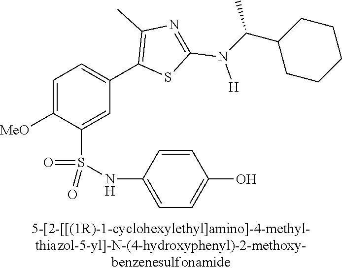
C1=C([MeO])C(S(NC2=CC=C(O)C=C2)(=O)=O)=CC(C2=C(C)N=C(N([H])C(C3CCCCC3)C)S2)=C1
